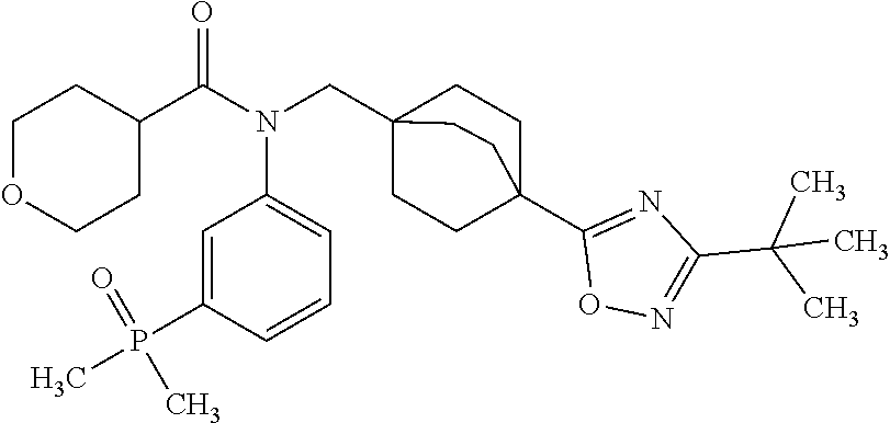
C1(C(N(CC23CCC(C4=NC(C(C)(C)C)=NO4)(CC2)CC3)C2=CC=CC(P(C)(=O)C)=C2)=O)CCOCC1
